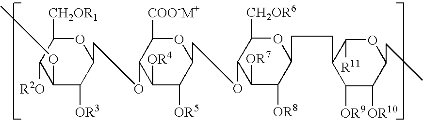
C1(OC)C([OR3])C(COC2C([OR4])C([OR5])C(COC3C([OR7])C([OR8])C(CCC4C([OR9])C([OR10])C(CC)OC4[R11])OC3[CH2OR6])OC2[COO-M+])OC([CH2OR1])C1[R2O]
